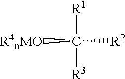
[R4nMO]C([R2])([R1])[R3]
